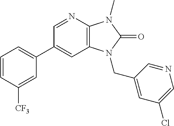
C1(C2=CC=CC([CF3])=C2)=CC2=C(N=C1)N(C)C(=O)N2CC1=CC(Cl)=CN=C1
